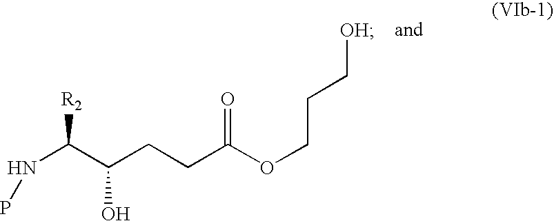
N(C(C(CCC(OCCC[OH])=O)O)[R2])P
